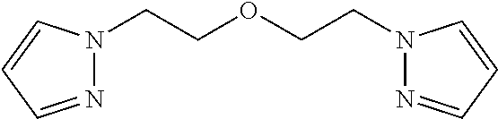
N1(CCOCCN2N=CC=C2)N=CC=C1
